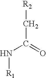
[R2]CC(N[R1])=O
